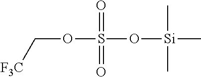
O(S(O[Si](C)(C)C)(=O)=O)C[F3C]
